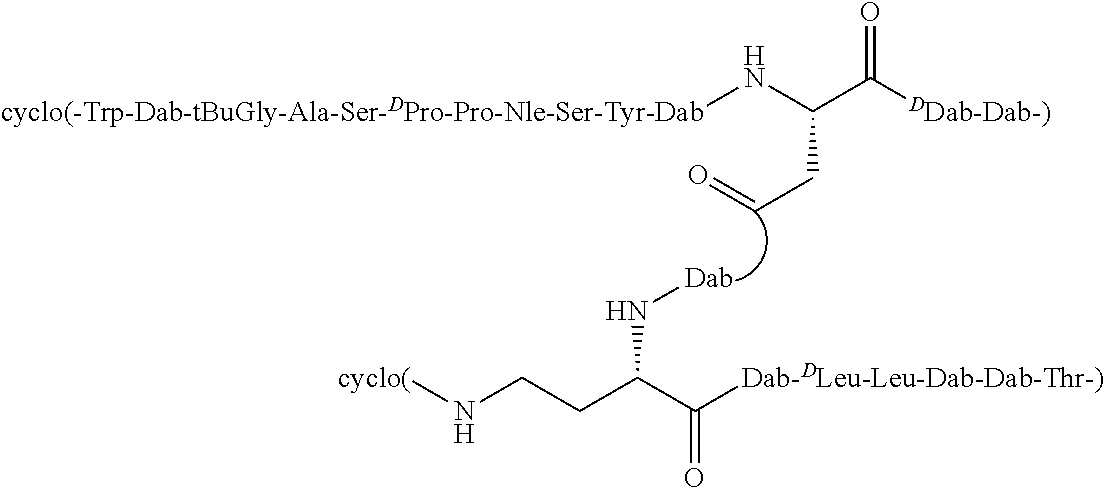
[cyclo(]NCCC(C([Dab-DLeu-Leu-Dab-Dab-Thr-)])=O)N[Dab].C(C([DDab-Dab-)])=O)(CC=O)N[cyclo(-Trp-Dab-tBuGly-Ala-Ser-DPro-Pro-Nle-Ser-Tyr-Dab]
